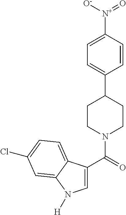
C1(C2CCN(C(=O)C3=CN([H])C4=CC(Cl)=CC=C34)CC2)=CC=C([N+]([O-])=O)C=C1
